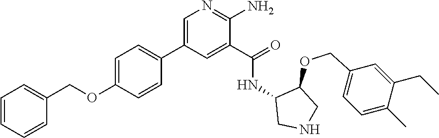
N1=C(N)C(C(=O)NC2CNCC2OCC2=CC=C(C)C(CC)=C2)=CC(C2=CC=C(OCC3=CC=CC=C3)C=C2)=C1
